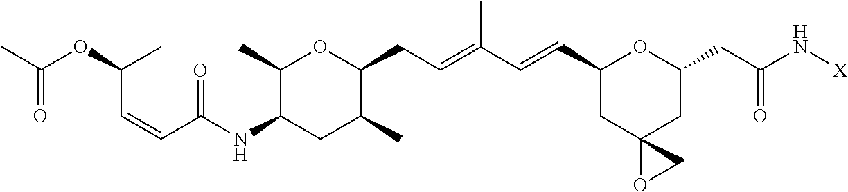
C1(C)C(NC(=O)C=CC(C)OC(=O)C)CC(C)C(CC=C(C)C=CC2CC3(CC(CC(=O)N[X])O2)OC3)O1
